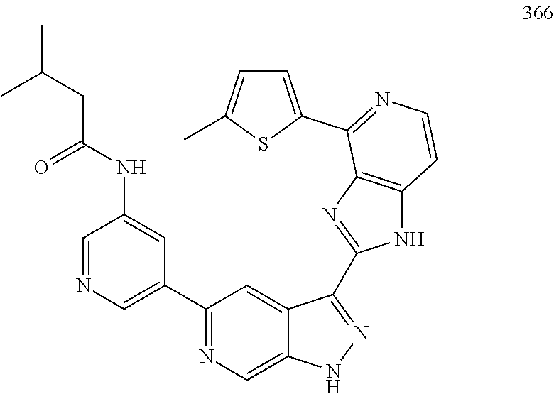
C1=NC=C(C2=NC=C3C(=C2)C(C2=NC4=C(N2)C=CN=C4C2=CC=C(C)S2)=NN3)C=C1NC(CC(C)C)=O
